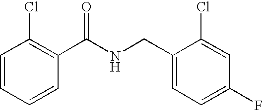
C1=CC=CC(C(NCC2=CC=C(F)C=C2Cl)=O)=C1Cl
